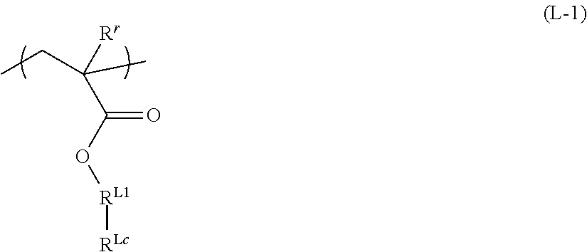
C(C(O[RL1][RLc])=O)([Rr])(CC)C
